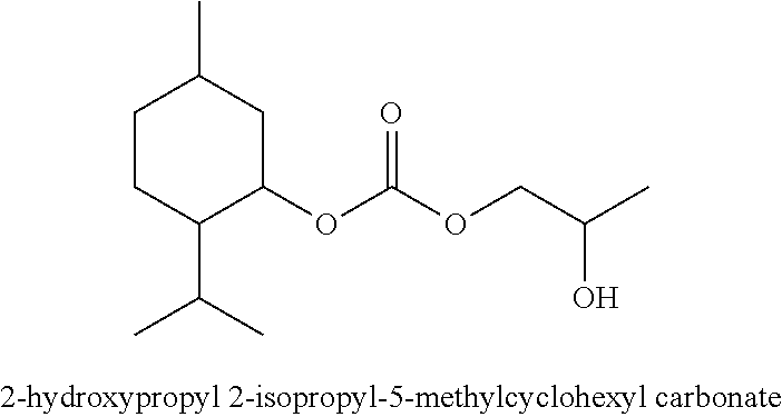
C1CC(C(C)C)C(OC(OCC(C)O)=O)CC1C
